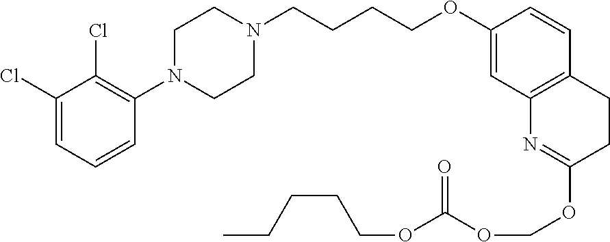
C1(Cl)=CC=CC(N2CCN(CCCCOC3=CC4=C(C=C3)CCC(OCOC(OCCCCC)=O)=N4)CC2)=C1Cl
